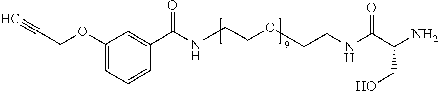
C(NC(=O)C(CO)N)COCCNC(C1=CC(OCC#C)=CC=C1)=O
